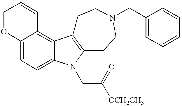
O1C2=CC=C3C(=C2C=CC1)C1=C(N3CC([OCH2CH3])=O)CCN(CC2=CC=CC=C2)CC1
